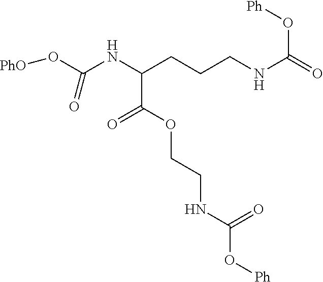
O(C(NCCCC(C(=O)OCCNC(=O)O[Ph])NC(O[PhO])=O)=O)[Ph]
